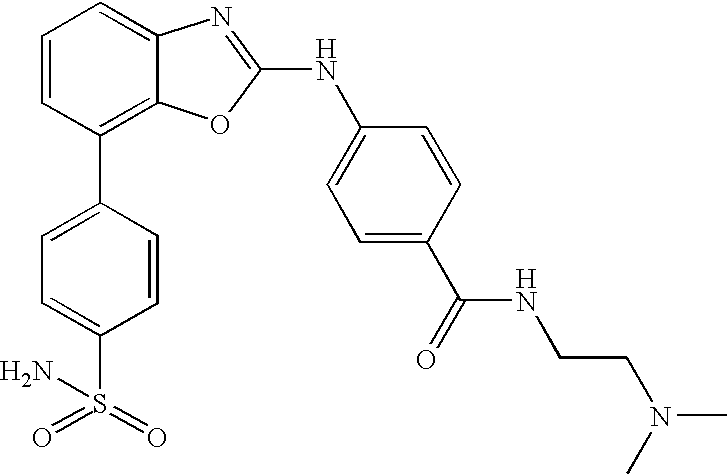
C1=CC(C2=CC=C(S(=O)(=O)N)C=C2)=C2C(=C1)N=C(NC1=CC=C(C(=O)NCCN(C)C)C=C1)O2
